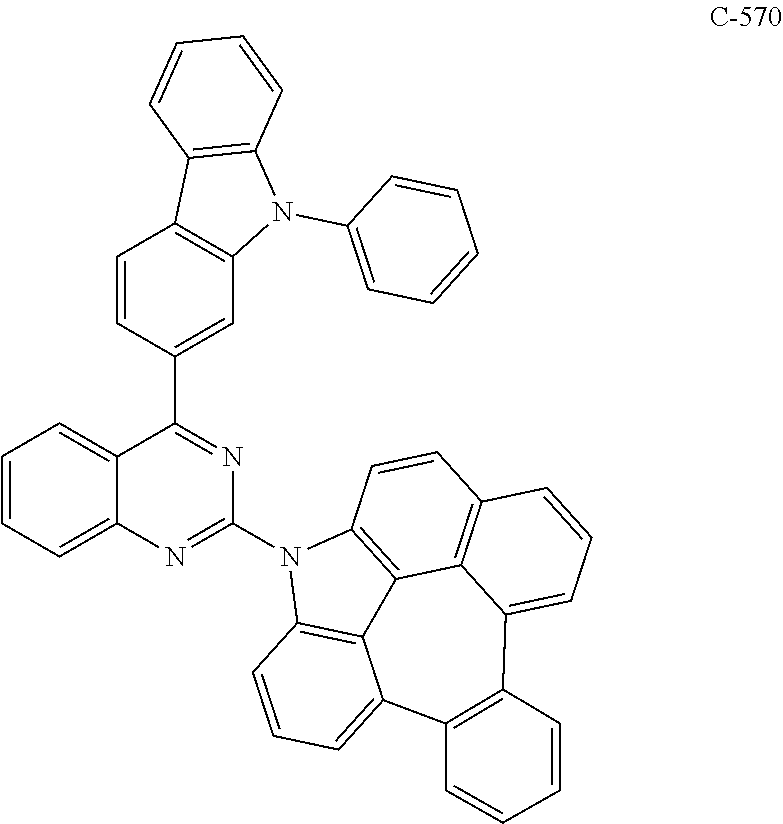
C1=CC(C2=NC(N3C4=C5C6=C3C=CC3=C6C(=CC=C3)C3=C(C5=CC=C4)C=CC=C3)=NC3=CC=CC=C23)=CC2=C1C1=C(N2C2=CC=CC=C2)C=CC=C1
